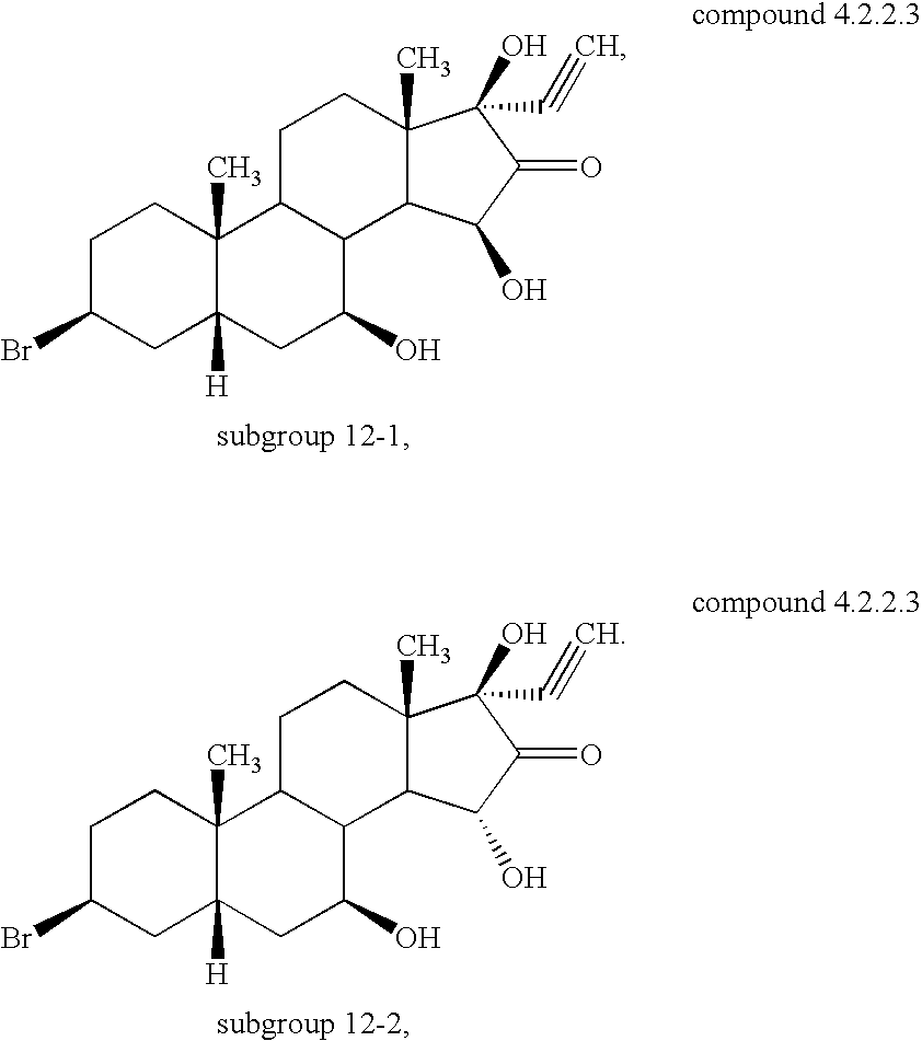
C1(Br)CC2([H])C(C)(CC1)C1C(C(O)C2)C2C(C)(CC1)C(O)(C#C)C(=O)C2O.C1(Br)CC2([H])C(C)(CC1)C1C(C(O)C2)C2C(C)(CC1)C(O)(C#C)C(=O)C2O
